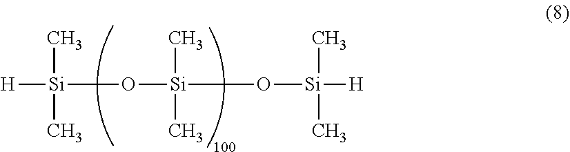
[H][Si](O[Si](C)(C)O[Si]([H])(C)C)(C)C
